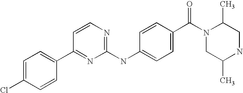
C1=C(Cl)C=CC(C2=NC(NC3=CC=C(C(=O)N4CC(C)NCC4C)C=C3)=NC=C2)=C1
